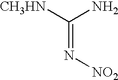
[CH3HN]C(N)=N[NO2]
